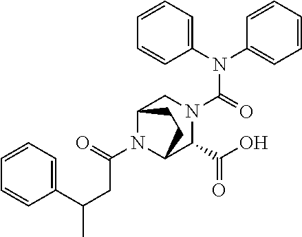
N(C(=O)N1CC2N(C(CC(C3=CC=CC=C3)C)=O)C(C1C(O)=O)CC2)(C1=CC=CC=C1)C1=CC=CC=C1
